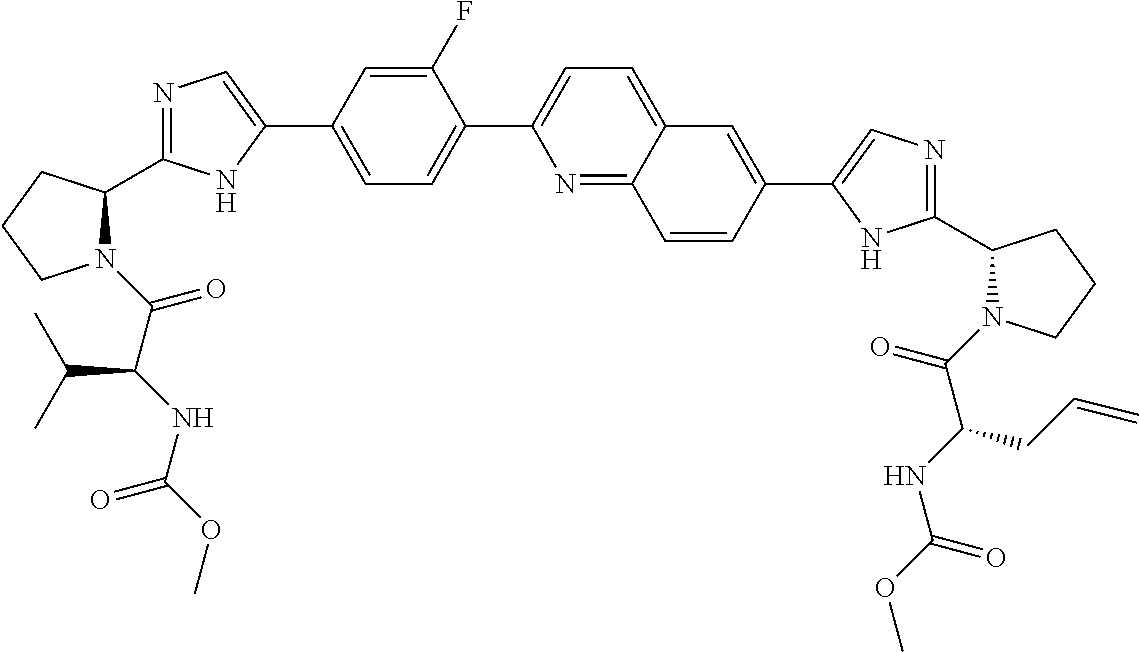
N1(C(C(NC(OC)=O)C(C)C)=O)C(C2=NC=C(C3=CC=C(C4=CC=C5C(=N4)C=CC(C4=CN=C(C6N(C(=O)C(NC(OC)=O)CC=C)CCC6)N4)=C5)C(F)=C3)N2)CCC1
